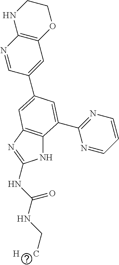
N1=CC(C2=CC3=C(NC(NC(NC[H      C])=O)=N3)C(C3=NC=CC=N3)=C2)=CC2=C1NCCO2
